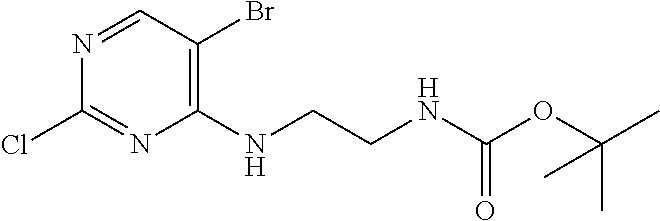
C1=NC(Cl)=NC(NCCNC(=O)OC(C)(C)C)=C1Br
